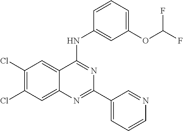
C1(Cl)=C(Cl)C=C2C(=C1)C(NC1=CC(OC(F)F)=CC=C1)=NC(C1=CC=CN=C1)=N2
